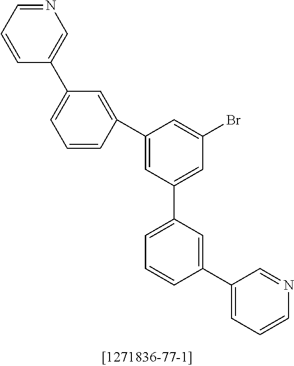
N1=CC=CC(C2=CC=CC(C3=CC(C4=CC=CC(C5=CC=CN=C5)=C4)=CC(Br)=C3)=C2)=C1
